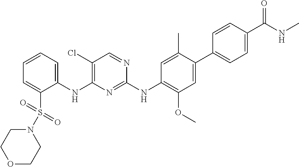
C1(NC2=C(Cl)C=NC(NC3=C(OC)C=C(C4=CC=C(C(NC)=O)C=C4)C(C)=C3)=N2)=CC=CC=C1S(=O)(=O)N1CCOCC1
